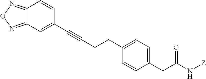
C12=NON=C1C=CC(C#CCCC1=CC=C(CC(N[Z])=O)C=C1)=C2
